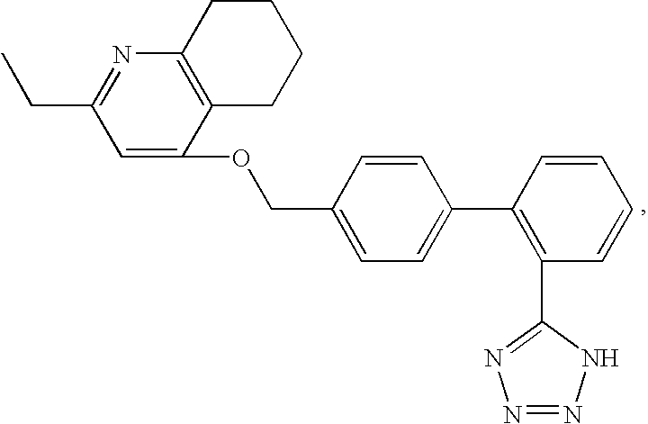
C1=C(C2=C(C3=NN=NN3)C=CC=C2)C=CC(COC2=CC(CC)=NC3=C2CCCC3)=C1
